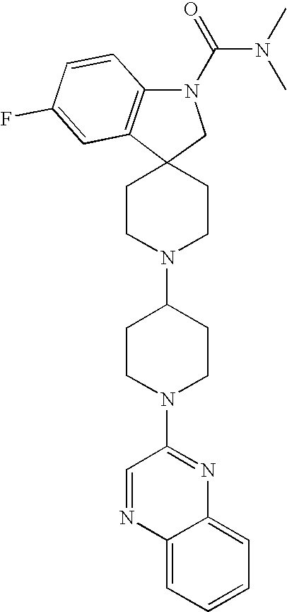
C12=C(N(C(N(C)C)=O)CC13CCN(C1CCN(C4=NC5=CC=CC=C5N=C4)CC1)CC3)C=CC(F)=C2
